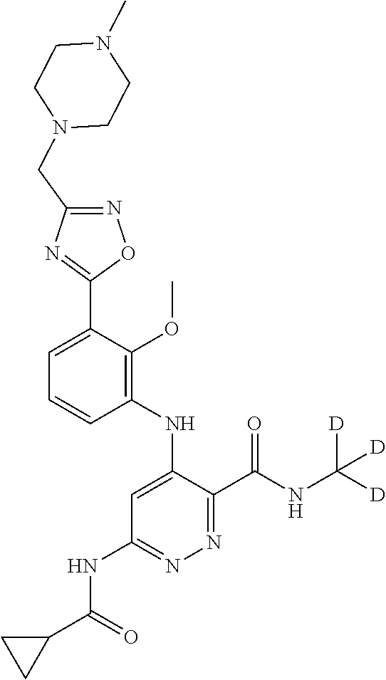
C1=C(C2=NC(CN3CCN(C)CC3)=NO2)C(OC)=C(NC2=CC(NC(C3CC3)=O)=NN=C2C(NC([D])([D])[D])=O)C=C1
